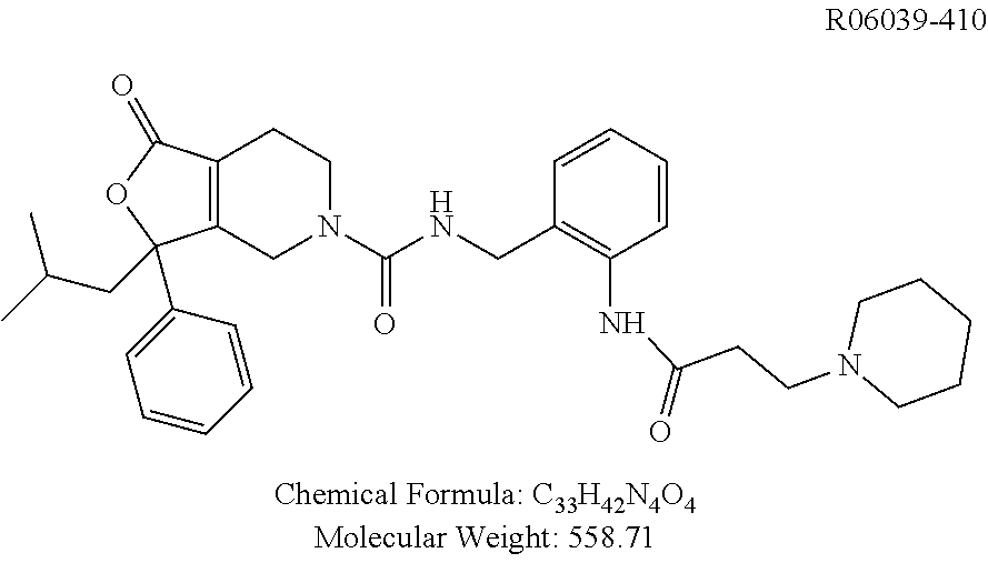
C12=C(C(=O)OC1(CC(C)C)C1=CC=CC=C1)CCN(C(NCC1=C(NC(=O)CCN3CCCCC3)C=CC=C1)=O)C2
